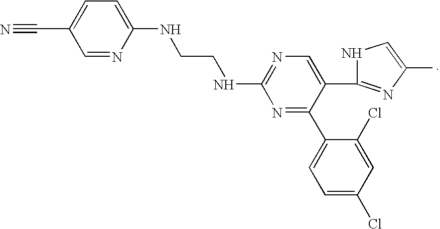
C1=C(C#N)C=NC(NCCNC2=NC=C(C3=NC(C)=CN3)C(C3=CC=C(Cl)C=C3Cl)=N2)=C1
